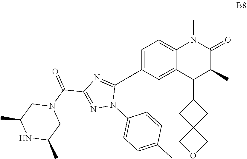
C1=C(C2=NC(C(N3CC(C)NC(C)C3)=O)=NN2C2=CC=C(C)C=C2)C=C2C(=C1)N(C)C(=O)C(C)C2C1CC2(C1)COC2
